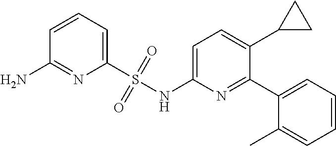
C1=C(NS(C2=CC=CC(N)=N2)(=O)=O)N=C(C2=CC=CC=C2C)C(C2CC2)=C1
